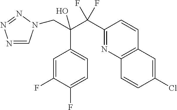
N1=CN(CC(C2=CC=C(F)C(F)=C2)(C(F)(F)C2=NC3=C(C=C2)C=C(Cl)C=C3)O)N=N1
